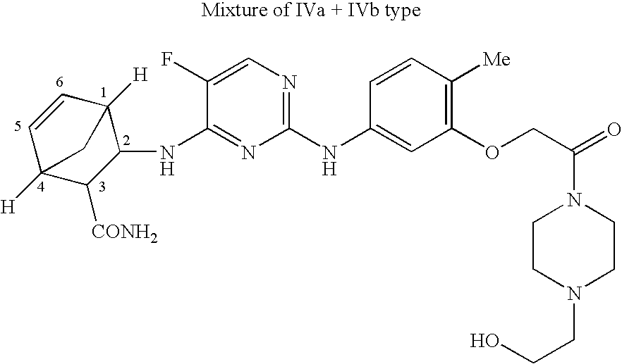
C1=CC2([H])C(NC3=NC(NC4=CC(OCC(=O)N5CCN(CCO)CC5)=C([Me])C=C4)=NC=C3F)C([CONH2])C1([H])C2
